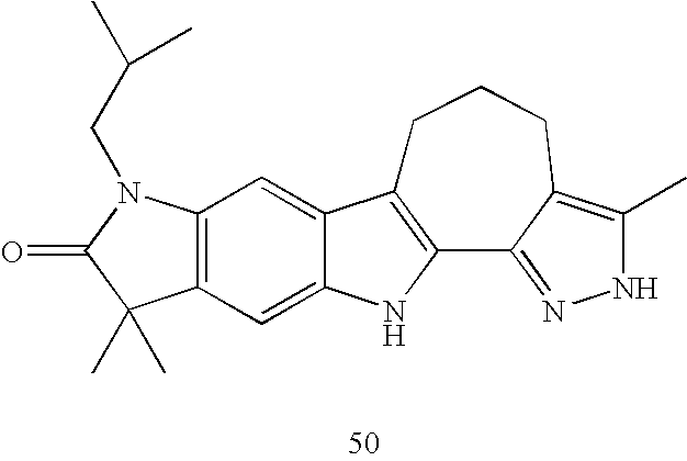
C12=C(C=C3C(=C1)C1=C(N3)C3=NNC(C)=C3CCC1)C(C)(C)C(=O)N2CC(C)C
